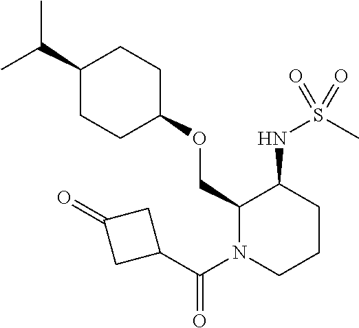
C(C)(C)C1CCC(OCC2N(C(C3CC(=O)C3)=O)CCCC2NS(C)(=O)=O)CC1
